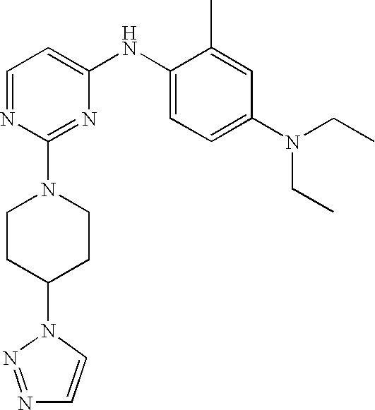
C1=NC(N2CCC(N3N=NC=C3)CC2)=NC(NC2=CC=C(N(CC)CC)C=C2C)=C1
